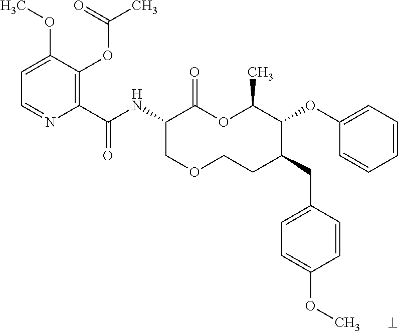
C1(C(NC2COCCC(CC3=CC=C(OC)C=C3)C(OC3=CC=CC=C3)C(C)OC2=O)=O)=C(OC(C)=O)C(OC)=CC=N1
